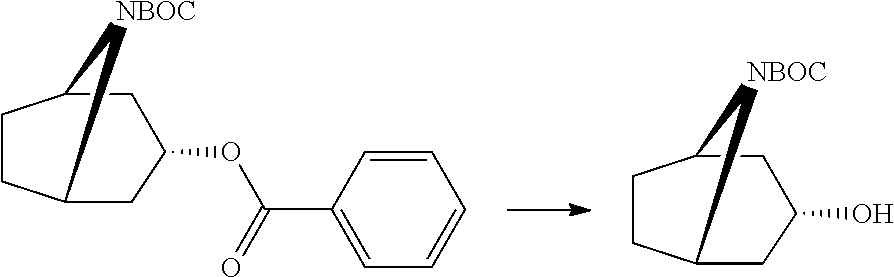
C1CC2[NBOC]C1CC(OC(C1=CC=CC=C1)=O)C2.C1CC2[NBOC]C1CC(O)C2
